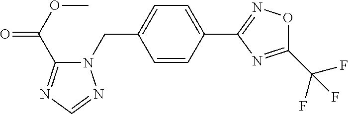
N1(CC2=CC=C(C3=NOC(C(F)(F)F)=N3)C=C2)C(C(=O)OC)=NC=N1
